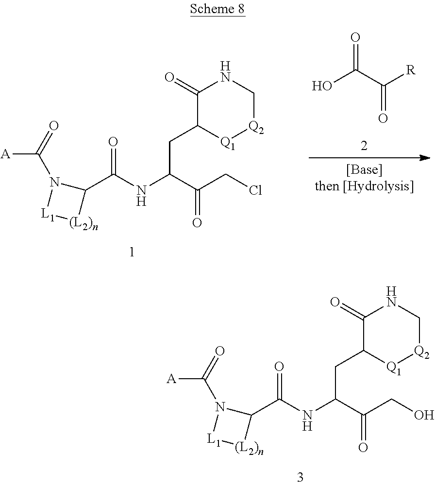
C1(C(NC(C(CCl)=O)CC2[Q1][Q2]CNC2=O)=O)N(C(=O)[A])[L1][(L2)n]1.OC(C([R])=O)=O.C1(C(NC(C(CO)=O)CC2[Q1][Q2]CNC2=O)=O)N(C(=O)[A])[L1][(L2)n]1
